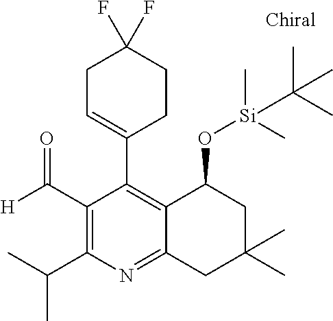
C1(C([H])=O)=C(C(C)C)N=C2C(=C1C1=CCC(F)(F)CC1)C(O[Si](C)(C)C(C)(C)C)CC(C)(C)C2
